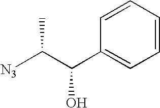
C1=CC=CC(C(C([N3])C)O)=C1
